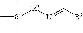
C[Si](C)(C)[R3]N=C[R2]
